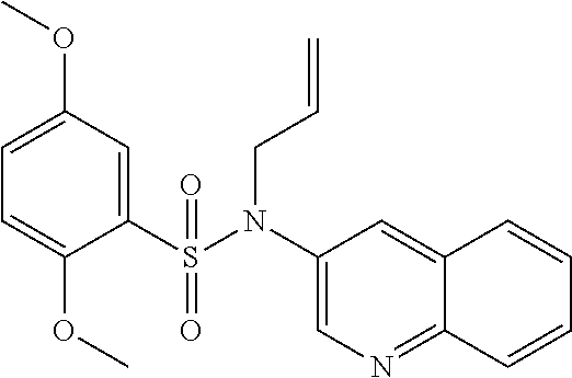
C1(S(N(C2=CN=C3C(=C2)C=CC=C3)CC=C)(=O)=O)=CC(OC)=CC=C1OC
